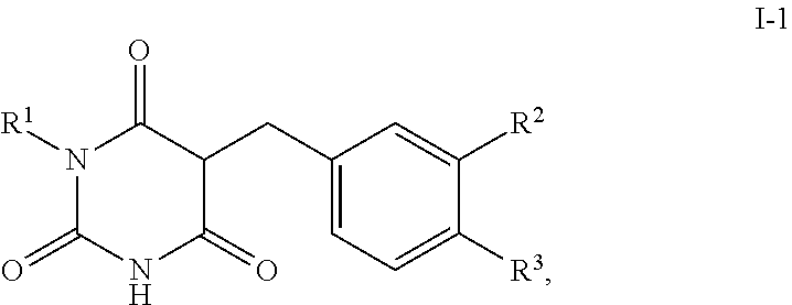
C1(CC2C(=O)N([R1])C(=O)NC2=O)=CC=C([R3])C([R2])=C1
